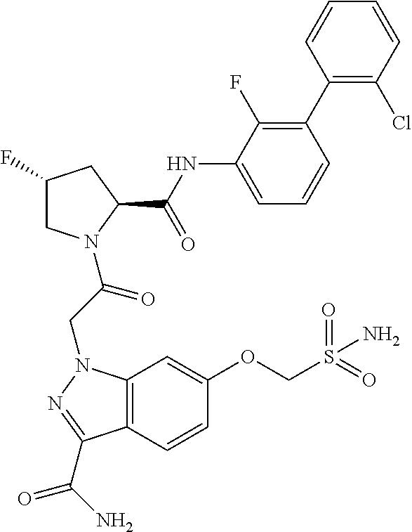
C1(NC(C2N(C(CN3C4=C(C=CC(OCS(=O)(=O)N)=C4)C(C(N)=O)=N3)=O)CC(F)C2)=O)=CC=CC(C2=C(Cl)C=CC=C2)=C1F
